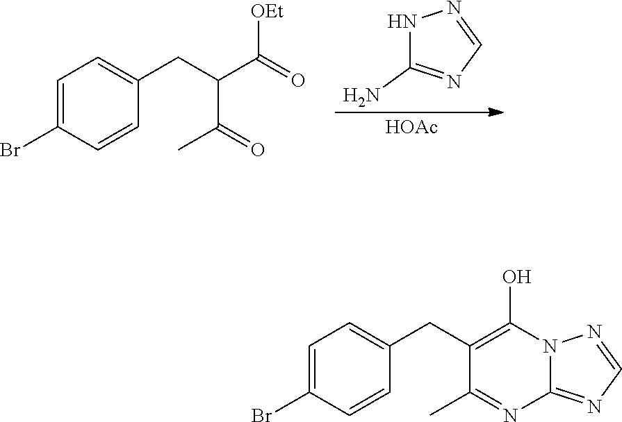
N1=C(N)NN=C1.C1(Br)=CC=C(CC(C(C)=O)C(=O)[OEt])C=C1.[HOAc].C1=NN2C(=N1)N=C(C)C(CC1=CC=C(Br)C=C1)=C2O
